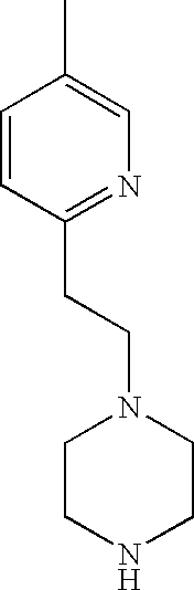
CC1=CN=C(CCN2CCNCC2)C=C1
